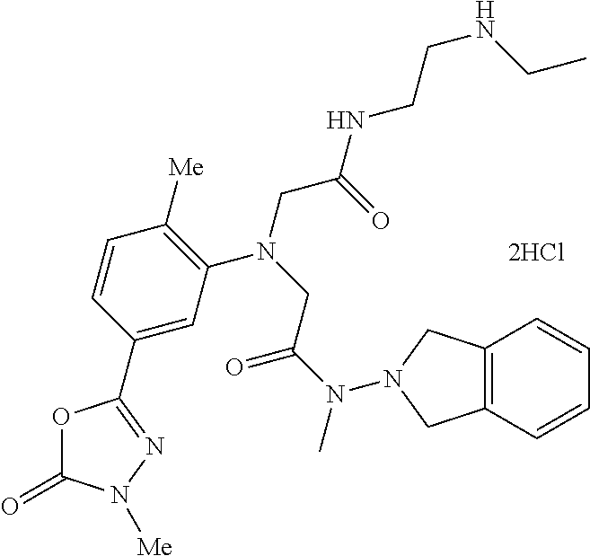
[2HCl].C1=C(C2=NN([Me])C(=O)O2)C=CC([Me])=C1N(CC(NCCNCC)=O)CC(N(C)N1CC2=C(C=CC=C2)C1)=O
